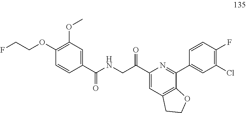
C1(OCCF)=C(OC)C=C(C(NCC(C2=CC3=C(C(C4=CC(Cl)=C(F)C=C4)=N2)OCC3)=O)=O)C=C1
